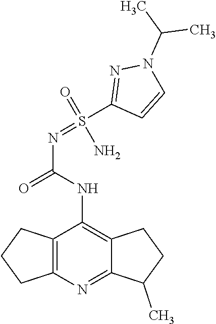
C12=C(N=C3C(=C1NC(=O)N=S(C1=NN(C(C)C)C=C1)(N)=O)CCC3C)CCC2
